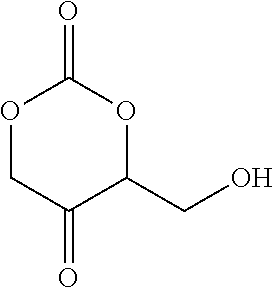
O1CC(=O)C(CO)OC1=O
